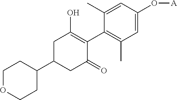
C1(C2CCOCC2)CC(=O)C(C2=C(C)C=C(O[A])C=C2C)=C(O)C1
